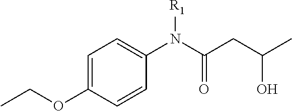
C1=CC(N(C(CC(O)C)=O)[R1])=CC=C1OCC
